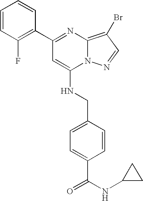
C1(C2=C(F)C=CC=C2)=NC2=C(Br)C=NN2C(NCC2=CC=C(C(NC3CC3)=O)C=C2)=C1
